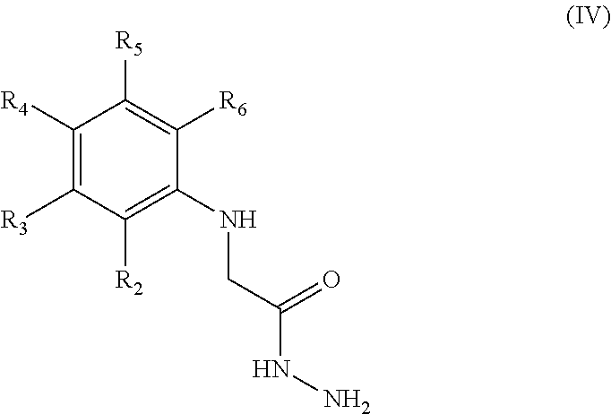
C1([R4])=C([R3])C([R2])=C(NCC(NN)=O)C([R6])=C1[R5]
